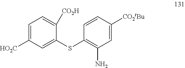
C1=C([HO2C])C=C(SC2=C(N)C=C([CO2tBu])C=C2)C([CO2H])=C1
